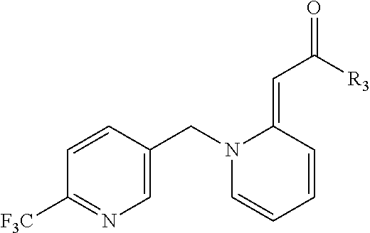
C1=CC(CN2C=CC=CC2=CC([R3])=O)=CN=C1[F3C]
